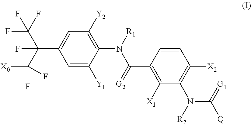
C1=C([Y1])C(N(C(=[G2])C2=C([X1])C(N(C(=[G1])[Q])[R2])=C([X2])C=C2)[R1])=C([Y2])C=C1C(C(F)(F)F)(C([X0])(F)F)F
